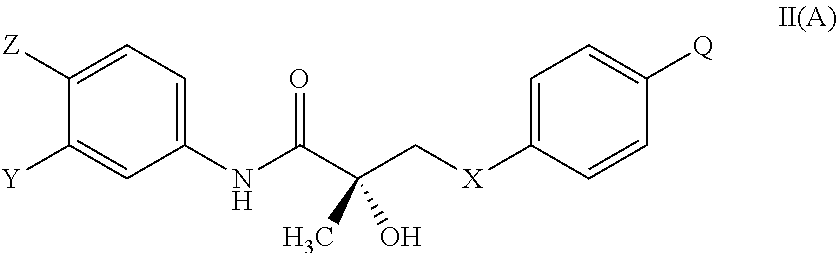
C1=C([X]CC(C(NC2=CC=C([Z])C([Y])=C2)=O)(C)O)C=CC([Q])=C1
